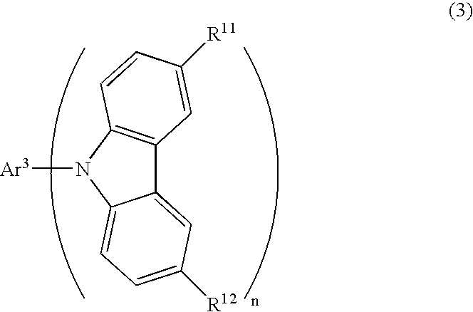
C12=CC([R12])=CC=C1N([Ar3])C1=C2C=C([R11])C=C1
